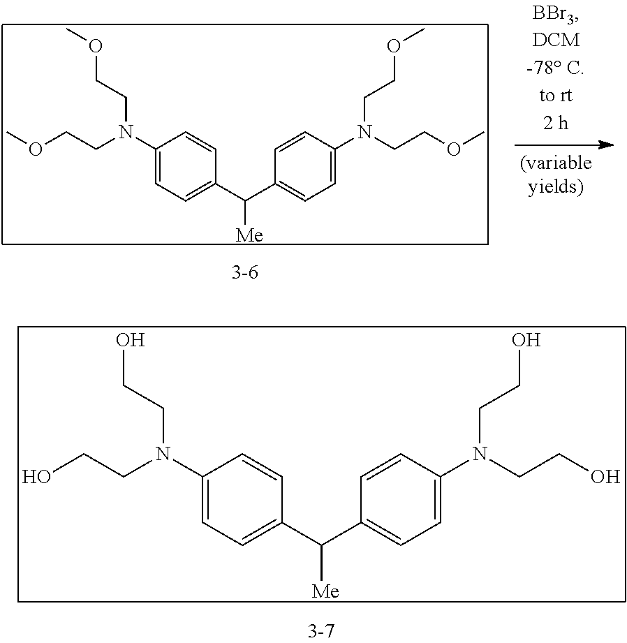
C1(N(CCOC)CCOC)=CC=C(C(C2=CC=C(N(CCOC)CCOC)C=C2)[Me])C=C1.C1(N(CCO)CCO)=CC=C(C(C2=CC=C(N(CCO)CCO)C=C2)[Me])C=C1
